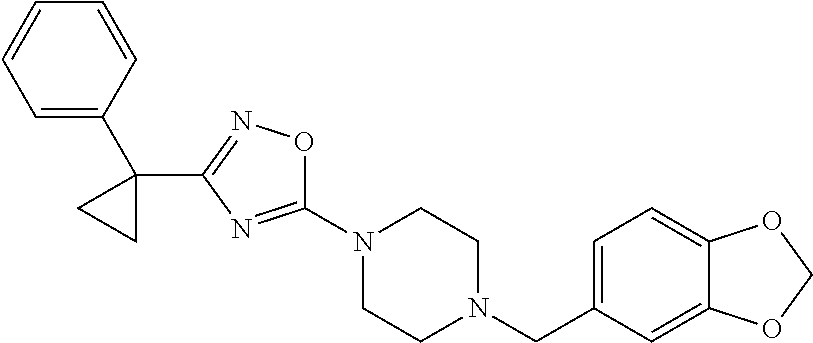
C1(N2CCN(CC3=CC=C4C(=C3)OCO4)CC2)=NC(C2(C3=CC=CC=C3)CC2)=NO1
